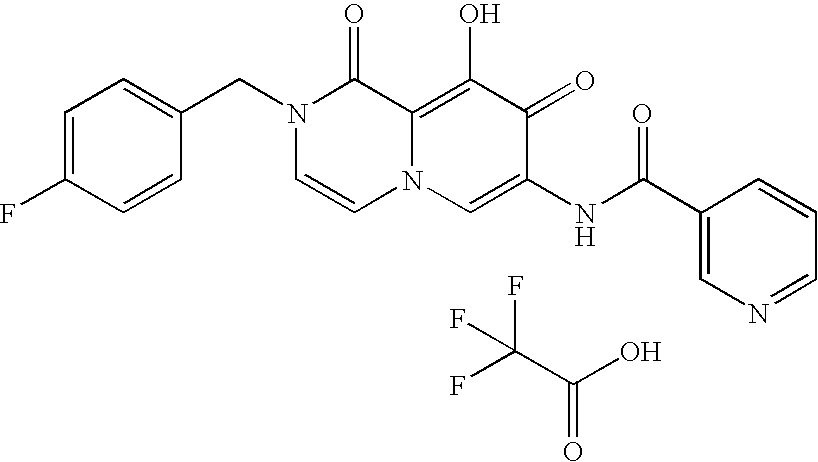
C1=C(F)C=CC(CN2C=CN3C(=C(O)C(=O)C(NC(=O)C4=CN=CC=C4)=C3)C2=O)=C1.C(O)(C(F)(F)F)=O
